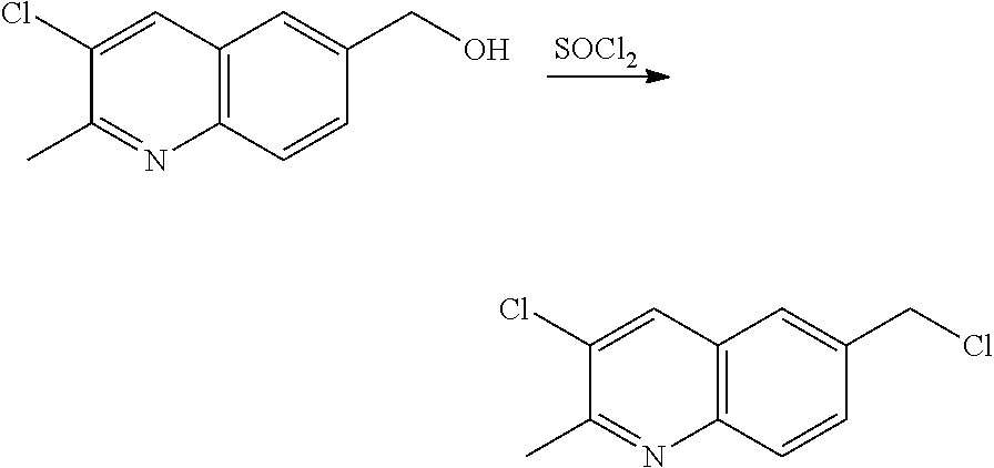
C12=C(C=CC(CO)=C1)N=C(C)C(Cl)=C2.[SOCl2].C12=C(C=CC(CCl)=C1)N=C(C)C(Cl)=C2
